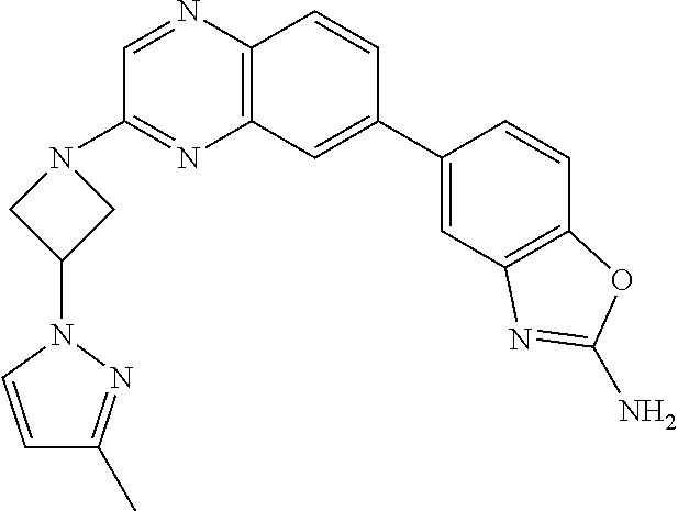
C12=C(C=C(C3=CC4=C(C=C3)OC(N)=N4)C=C1)N=C(N1CC(N3C=CC(C)=N3)C1)C=N2
